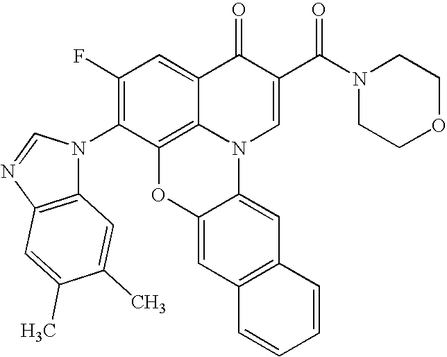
C12=C3C(=CC(F)=C1N1C4=C(N=C1)C=C(C)C(C)=C4)C(=O)C(C(N1CCOCC1)=O)=CN3C1=CC3=C(C=C1O2)C=CC=C3
